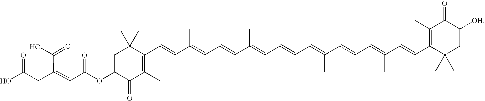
C1C(OC(C=C(CC(O)=O)C(=O)O)=O)C(=O)C(C)=C(C=CC(=CC=CC(C)=CC=CC=C(C=CC=C(C=CC2=C(C)C(=O)C([OH])CC2(C)C)C)C)C)C1(C)C
